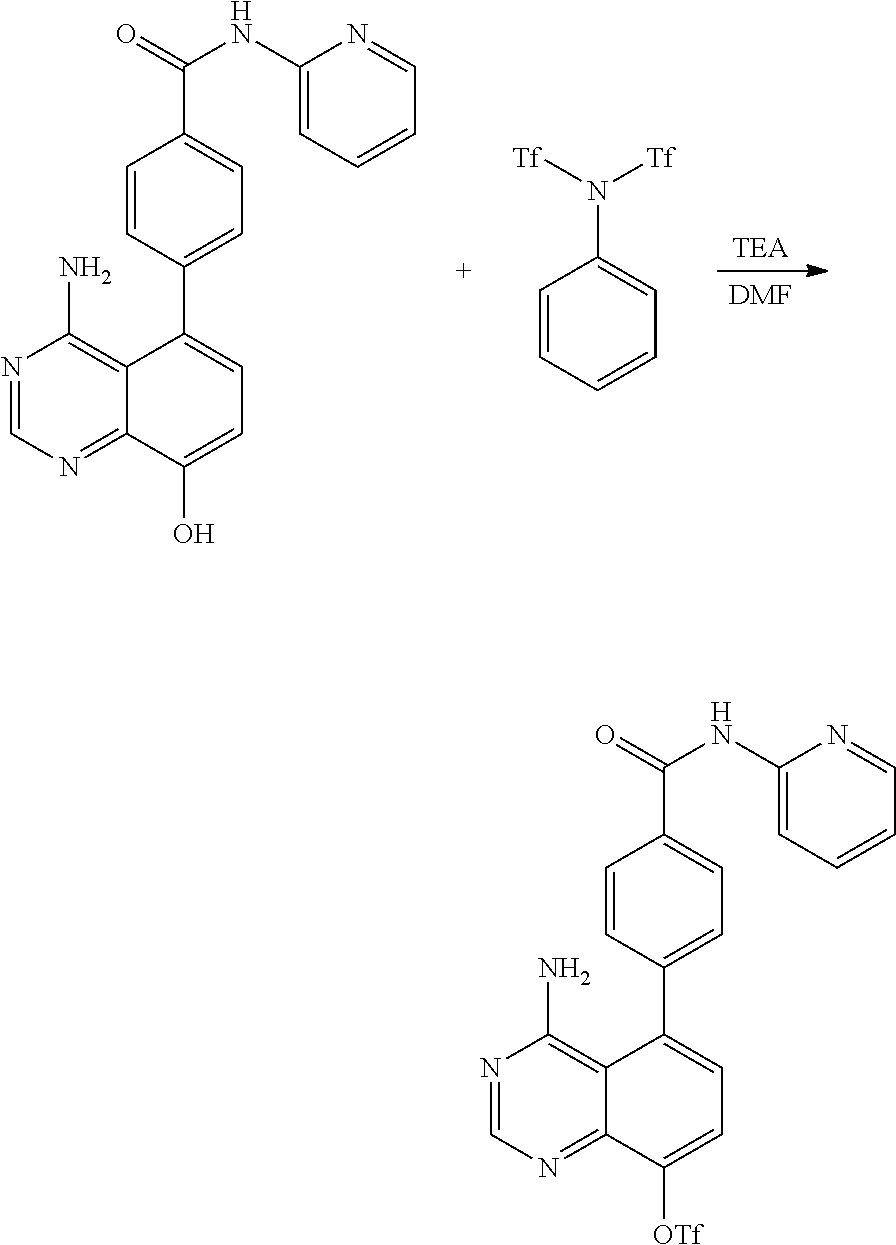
[DMF].[TEA].C1=CC=CC=C1N([Tf])[Tf].N1=CN=C2C(=C1N)C(C1=CC=C(C(=O)NC3=CC=CC=N3)C=C1)=CC=C2O.N1=CN=C2C(=C1N)C(C1=CC=C(C(=O)NC3=CC=CC=N3)C=C1)=CC=C2[OTf]
